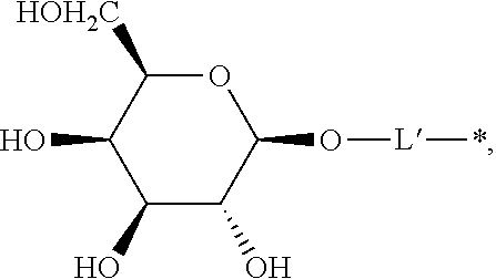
O1C([HOH2C])C(O)C(O)C(O)C1O[L]*
